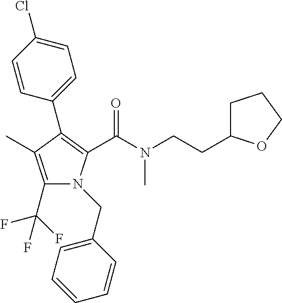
C1(C2=C(C(N(CCC3CCCO3)C)=O)N(CC3=CC=CC=C3)C(C(F)(F)F)=C2C)=CC=C(Cl)C=C1
